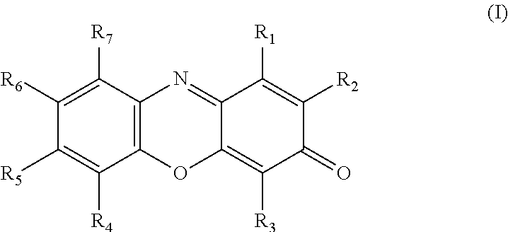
C1([R6])=C([R7])C2=C(C([R4])=C1[R5])OC1=C([R3])C(=O)C([R2])=C([R1])C1=N2
